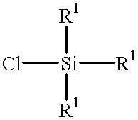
Cl[Si]([R1])([R1])[R1]
